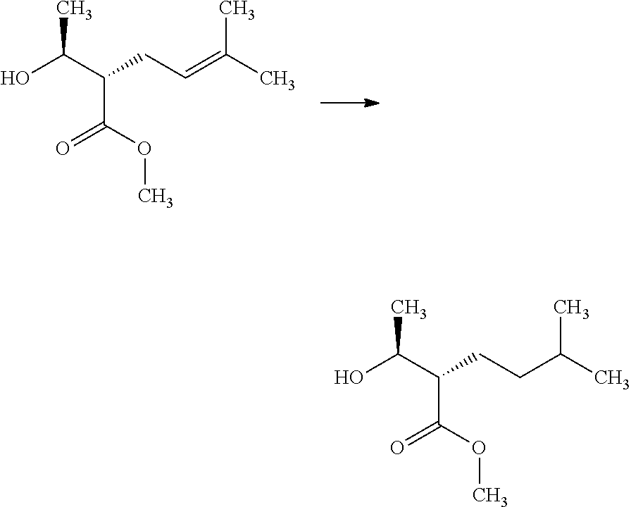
CC(C(C(OC)=O)CC=C(C)C)O.CC(C(C(OC)=O)CCC(C)C)O
